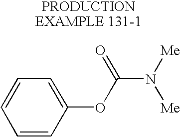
C1=CC=C(OC(N([Me])[Me])=O)C=C1
